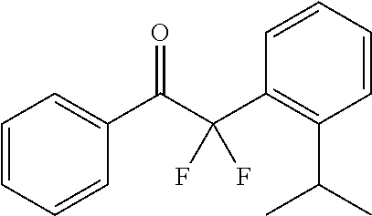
C1=CC=CC(C(C(C2=C(C(C)C)C=CC=C2)(F)F)=O)=C1
